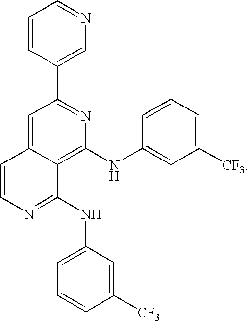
C1=CN=C(NC2=CC=CC([CF3])=C2)C2=C(NC3=CC([CF3])=CC=C3)N=C(C3=CN=CC=C3)C=C12
